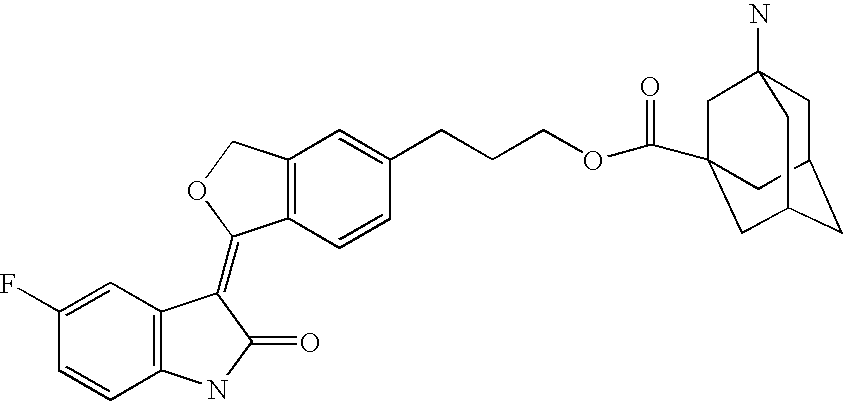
C12=C(C=CC(CCCOC(=O)C34CC5(N)CC(CC(C3)C5)C4)=C1)C(=C1C3=C(C=CC(F)=C3)NC1=O)OC2
